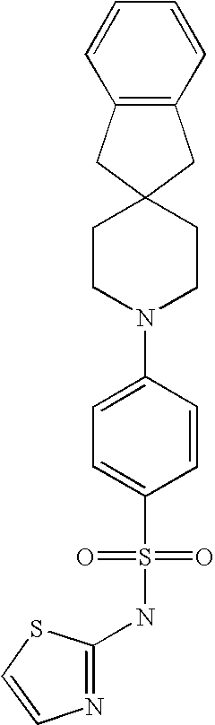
C1=CC=CC2=C1CC1(C2)CCN(C2=CC=C(S(=O)(=O)NC3=NC=CS3)C=C2)CC1
